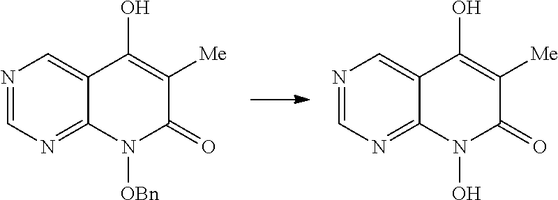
N1=CN=C2C(=C1)C(O)=C([Me])C(=O)N2[OBn].N1=CN=C2C(=C1)C(O)=C([Me])C(=O)N2O
